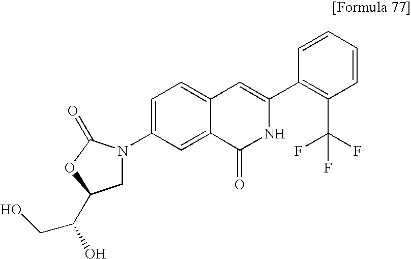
C1=CC=CC(C2=CC3=CC=C(N4CC(C(CO)O)OC4=O)C=C3C(=O)N2)=C1C(F)(F)F
